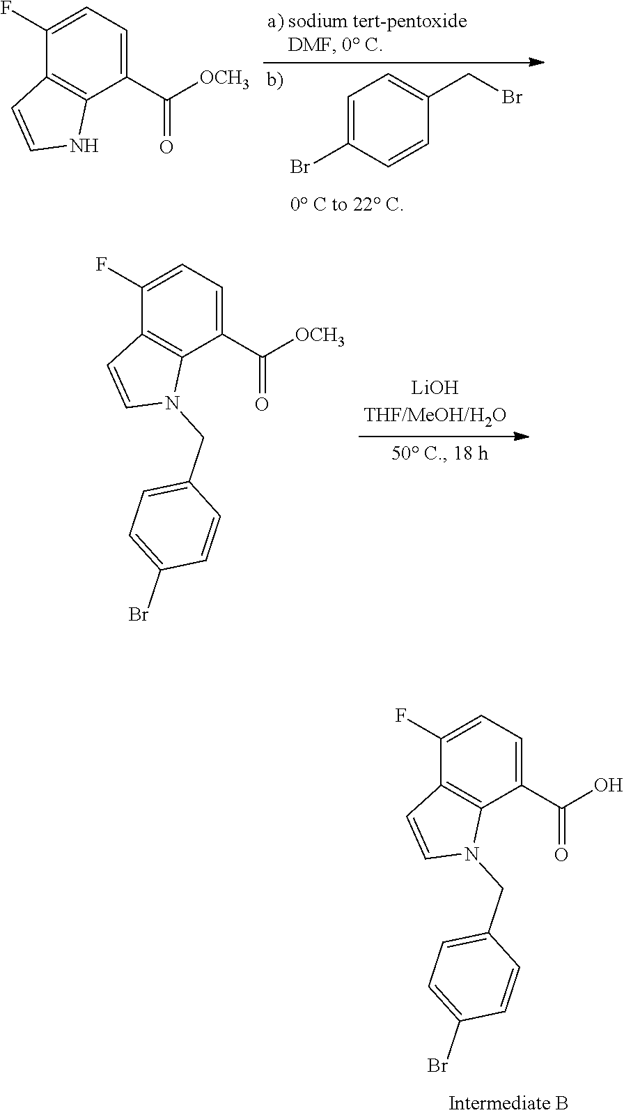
C1=C(Br)C=CC(CBr)=C1.C1(F)=CC=C(C([OCH3])=O)C2=C1C=CN2.C1(F)=CC=C(C([OCH3])=O)C2=C1C=CN2CC1=CC=C(Br)C=C1.C1(F)=CC=C(C(O)=O)C2=C1C=CN2CC1=CC=C(Br)C=C1
